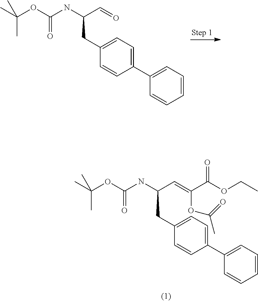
C1(CC(NC(OC(C)(C)C)=O)C=O)=CC=C(C2=CC=CC=C2)C=C1.C1(CC(NC(OC(C)(C)C)=O)C=C(C(OCC)=O)OC(C)=O)=CC=C(C2=CC=CC=C2)C=C1
